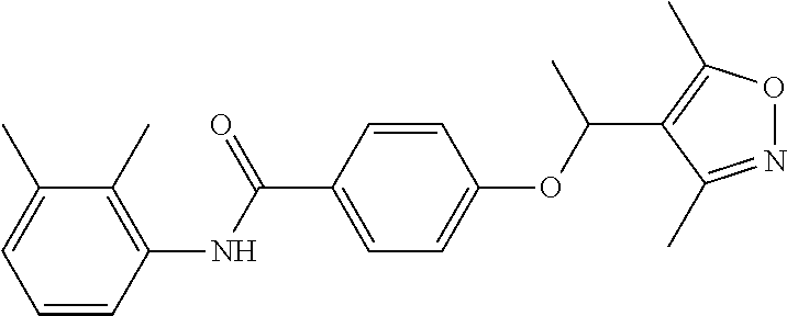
C1=CC(NC(C2=CC=C(OC(C3=C(C)ON=C3C)C)C=C2)=O)=C(C)C(C)=C1
